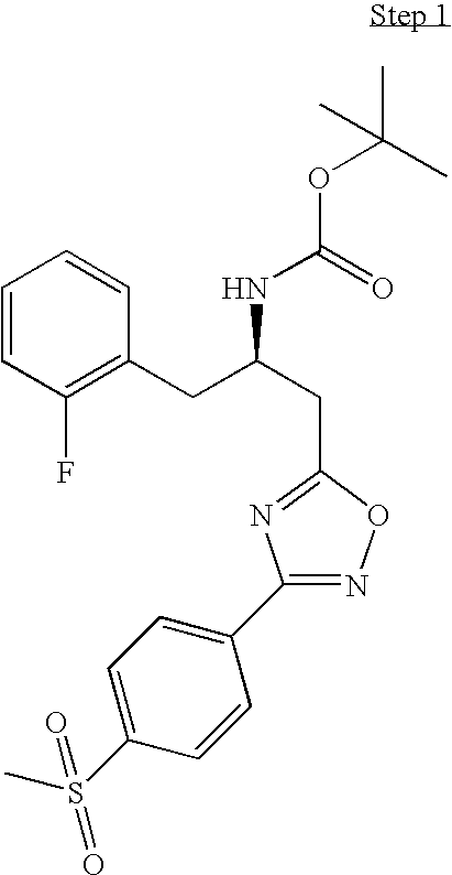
C1=CC(F)=C(CC(CC2=NC(C3=CC=C(S(C)(=O)=O)C=C3)=NO2)NC(=O)OC(C)(C)C)C=C1
